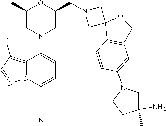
C1(C)CN(C2=CC=C(C#N)N3C2=C(F)C=N3)CC(CN2CC3(C2)C2=C(CO3)C=C(N3CCC(C)(N)C3)C=C2)O1
